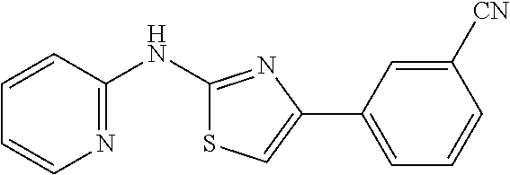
C1=CC(NC2=NC(C3=CC=CC([CN])=C3)=CS2)=NC=C1
